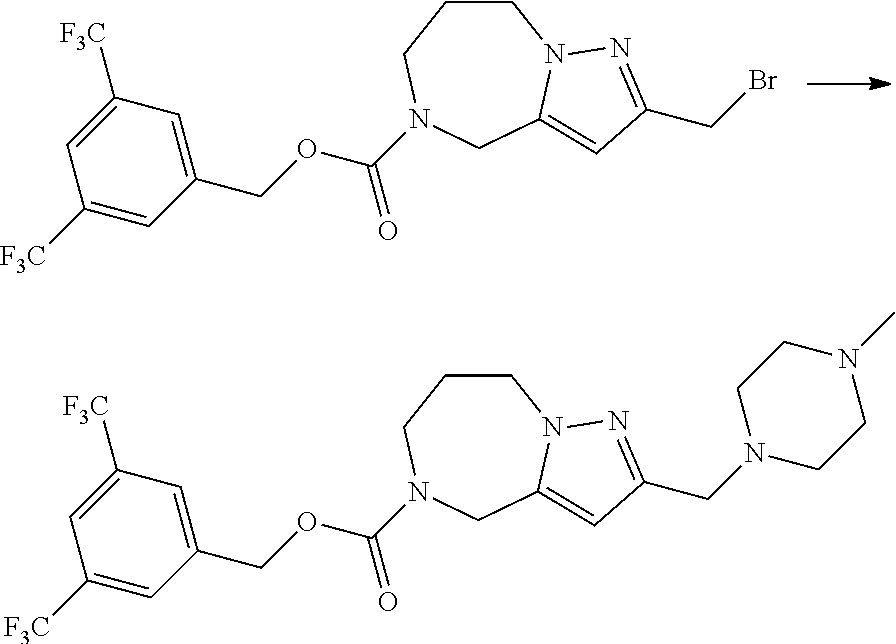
C1(COC(N2CCCN3C(=CC(CBr)=N3)C2)=O)=CC([F3C])=CC([F3C])=C1.C1(COC(N2CCCN3C(=CC(CN4CCN(C)CC4)=N3)C2)=O)=CC([F3C])=CC([F3C])=C1
